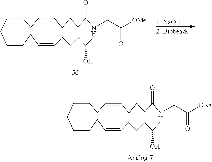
C(CCC=CCCCC(C)O)CCCCC=CCCCC(NCC([OMe])=O)=O.C(CCC=CCCCC(C)O)CCCCC=CCCCC(NCC([ONa])=O)=O
